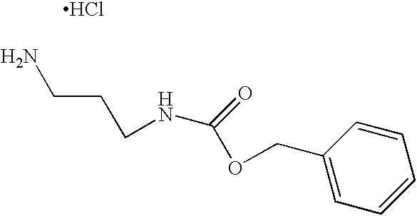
Cl.C1(COC(NCCCN)=O)=CC=CC=C1
